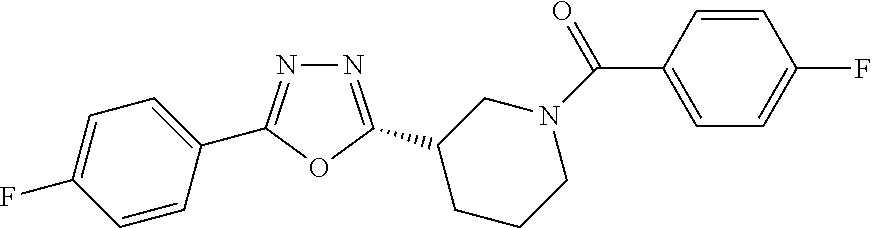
N1=C(C2CCCN(C(=O)C3=CC=C(F)C=C3)C2)OC(C2=CC=C(F)C=C2)=N1
